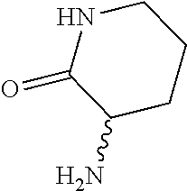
NC1CCCNC1=O
